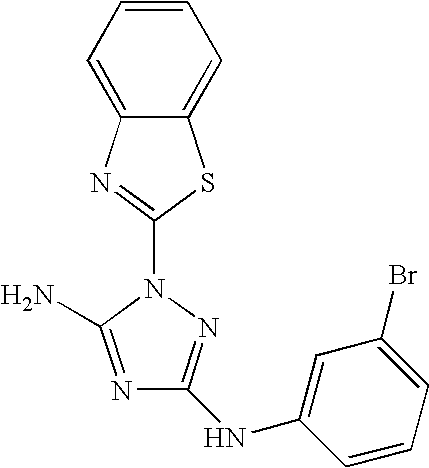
N1=C(N)N(C2=NC3=CC=CC=C3S2)N=C1NC1=CC(Br)=CC=C1
